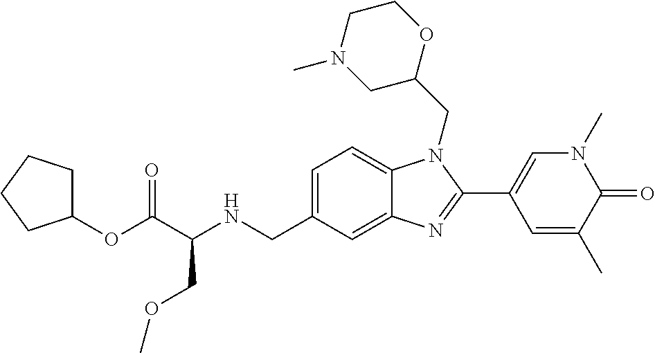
C1(OC(C(NCC2=CC=C3C(=C2)N=C(C2=CN(C)C(=O)C(C)=C2)N3CC2OCCN(C)C2)COC)=O)CCCC1
